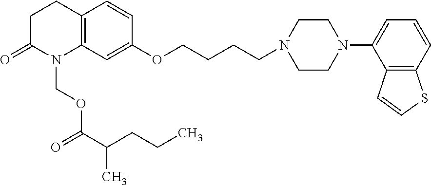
C12=C(C=C(OCCCCN3CCN(C4=CC=CC5=C4C=CS5)CC3)C=C1)N(COC(C(CCC)C)=O)C(=O)CC2
